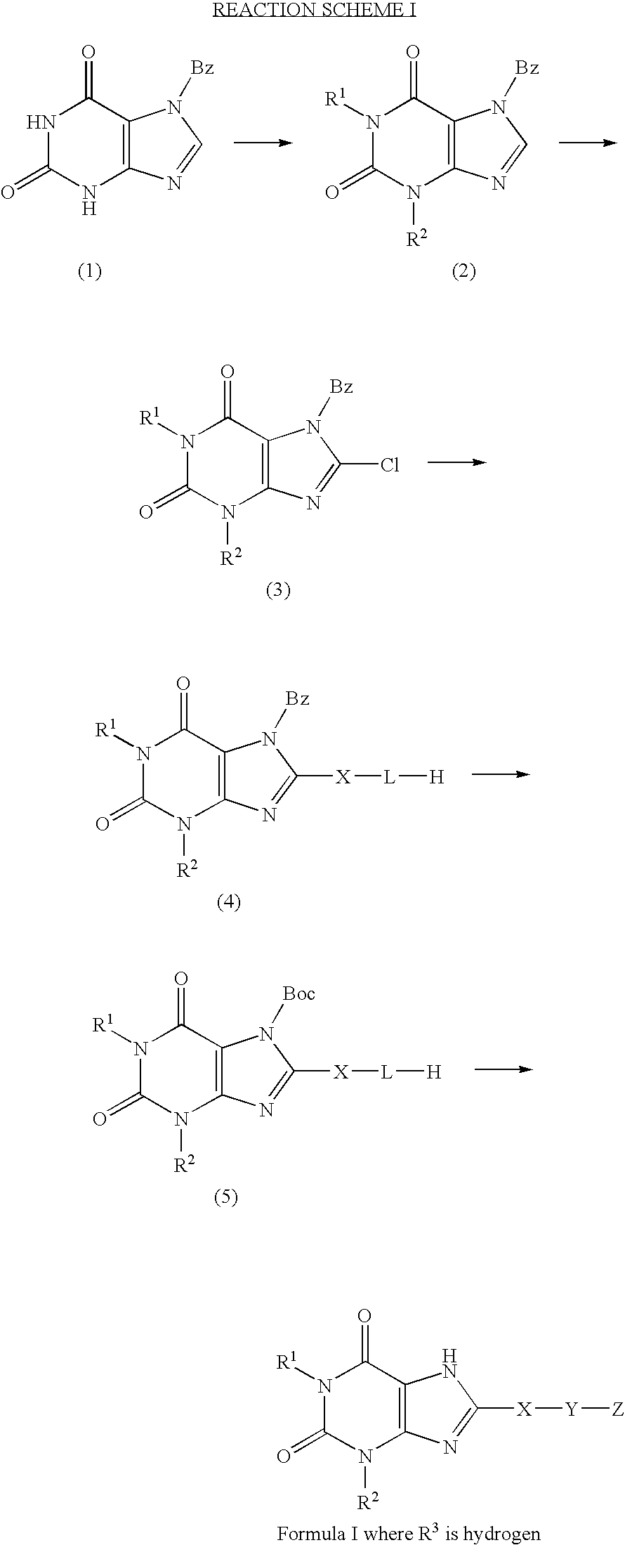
N1C(=O)NC2=C(C1=O)N([Bz])C=N2.N1([R1])C(=O)N([R2])C2=C(C1=O)N([Bz])C=N2.N1([R1])C(=O)N([R2])C2=C(C1=O)N([Bz])C(Cl)=N2.N1([R1])C(=O)N([R2])C2=C(C1=O)NC([X][Y][Z])=N2.N1([R1])C(=O)N([R2])C2=C(C1=O)N([Bz])C([X][L][H])=N2.N1([R1])C(=O)N([R2])C2=C(C1=O)N([Boc])C([X][L][H])=N2
